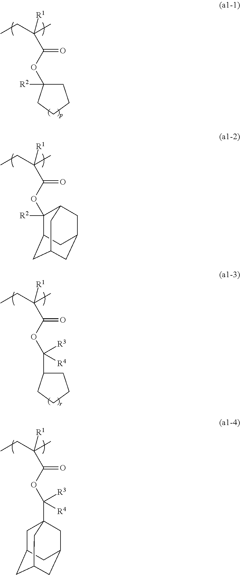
[R2]C1(OC(=O)C(CC)(C)[R1])C2CC3CC(CC1C3)C2.C1C([R2])(OC(=O)C(CC)(C)[R1])CCC1.C(OC(=O)C(CC)(C)[R1])([R3])([R4])C12CC3CC(CC(C1)C3)C2.C(OC(=O)C(CC)(C)[R1])([R3])([R4])C1CCCC1
